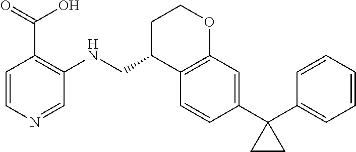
C1(C2(C3=CC=CC=C3)CC2)=CC2=C(C=C1)C(CNC1=C(C(=O)O)C=CN=C1)CCO2
